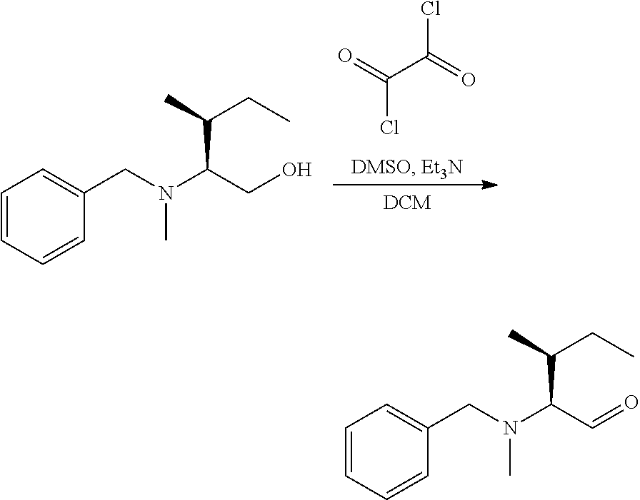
ClC(C(Cl)=O)=O.N(C(CO)C(C)CC)(CC1=CC=CC=C1)C.N(C(C=O)C(C)CC)(CC1=CC=CC=C1)C
